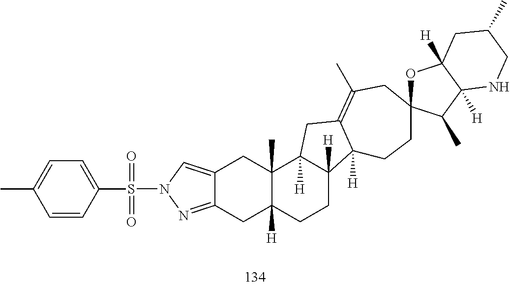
C12=NN(S(=O)(=O)C3=CC=C(C)C=C3)C=C1CC1(C)C([H])(C2)CCC2([H])C1([H])CC1=C(C)CC3(CCC21[H])OC1([H])C([H])(C3C)NCC(C)C1
